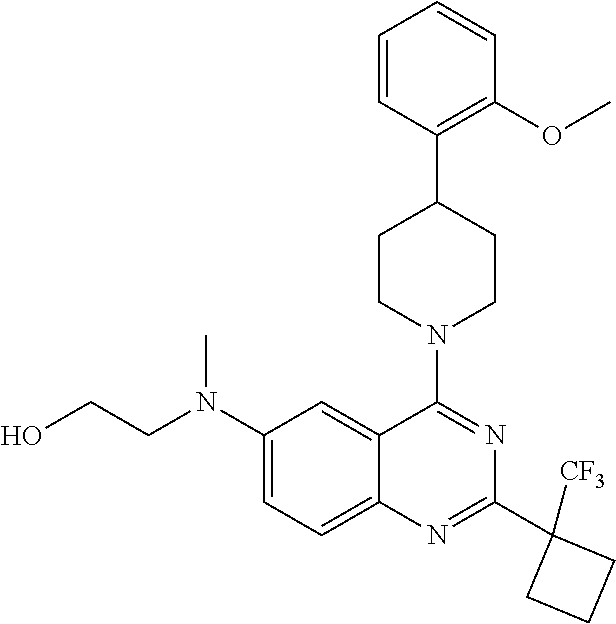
C1=CC(C2CCN(C3=NC(C4([CF3])CCC4)=NC4=CC=C(N(CCO)C)C=C34)CC2)=C(OC)C=C1
